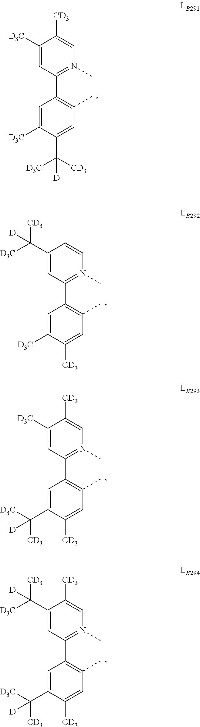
C1([D3C])=CC(C2=C(C)C=C(C([CD3])([D3C])[D])C([D3C])=C2)=N(C)C=C1[CD3].C1(C([D3C])([CD3])[D])=CC(C2=C(C)C=C([CD3])C([D3C])=C2)=N(C)C=C1.C1([D3C])=CC(C2=C(C)C=C([CD3])C(C([D3C])([CD3])[D])=C2)=N(C)C=C1[CD3].C1(C([D3C])([CD3])[D])=CC(C2=C(C)C=C([CD3])C(C([D3C])([CD3])[D])=C2)=N(C)C=C1[CD3]
